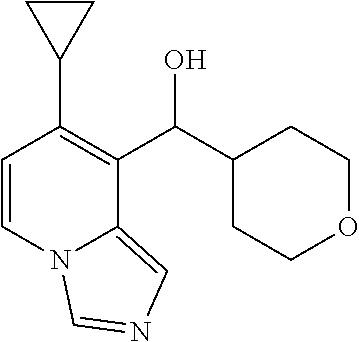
C1=CN2C(=CN=C2)C(C(C2CCOCC2)O)=C1C1CC1
